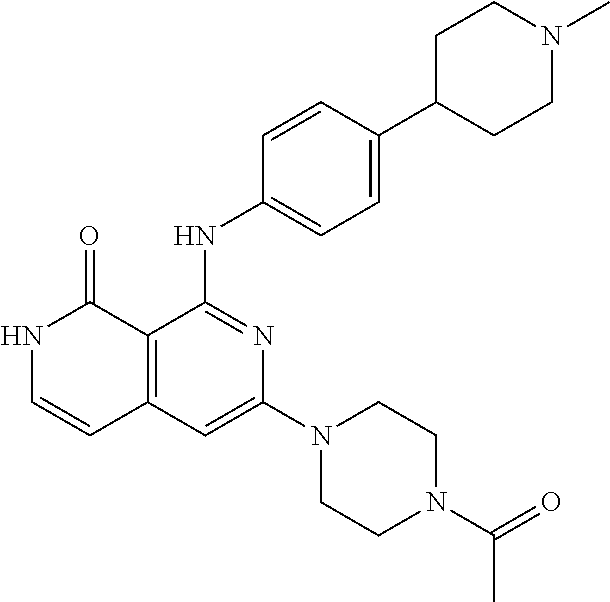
C1=CC(NC2=NC(N3CCN(C(C)=O)CC3)=CC3=C2C(=O)NC=C3)=CC=C1C1CCN(C)CC1
